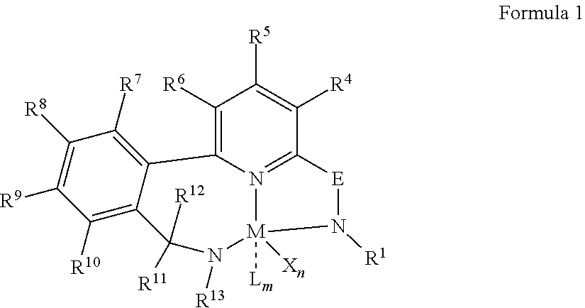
C1([R10])=C2C(=C([R7])C([R8])=C1[R9])C1=C([R6])C([R5])=C([R4])C3=N1[M]([Xn])([Lm])(N([R1])[E]3)N([R13])C2([R12])[R11]
